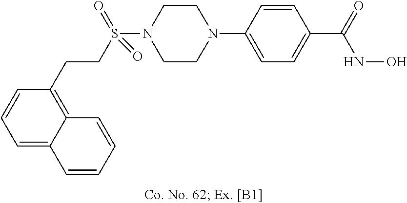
N1(C2=CC=C(C(=O)NO)C=C2)CCN(S(CCC2=C3C(=CC=C2)C=CC=C3)(=O)=O)CC1
